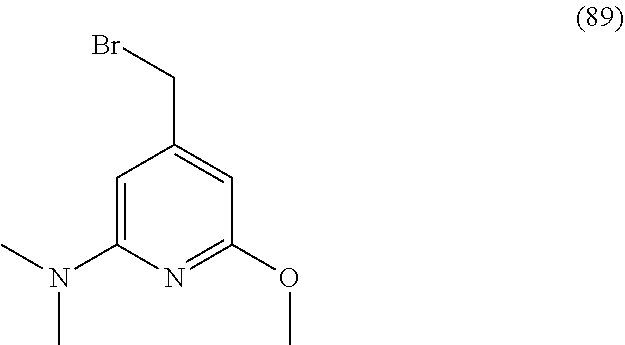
C1=C(N(C)C)N=C(OC)C=C1CBr
